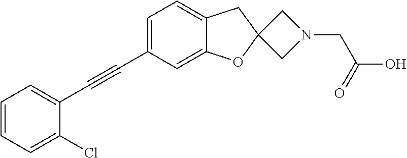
C1=CC=C(Cl)C(C#CC2=CC=C3C(=C2)OC2(C3)CN(CC(O)=O)C2)=C1
